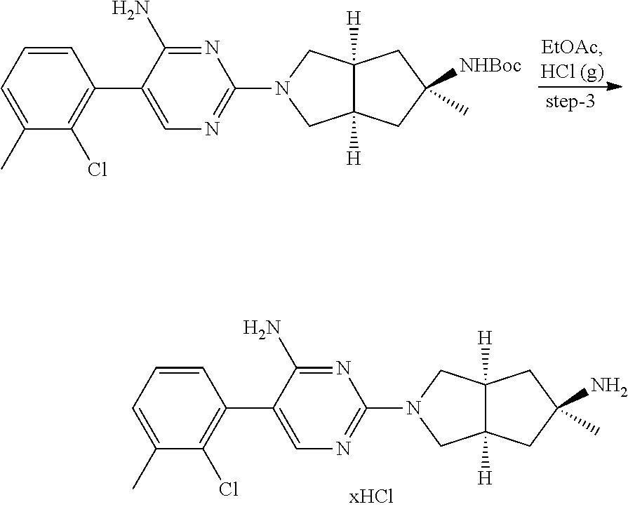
C12([H])C([H])(CC(C)([NHBoc])C1)CN(C1=NC=C(C3=C(Cl)C(C)=CC=C3)C(N)=N1)C2.C12([H])C([H])(CC(C)(N)C1)CN(C1=NC=C(C3=C(Cl)C(C)=CC=C3)C(N)=N1)C2
